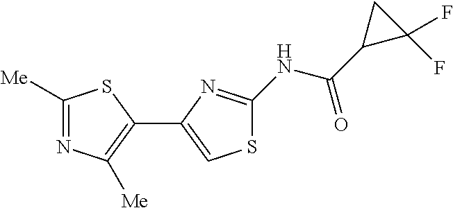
C1([Me])=NC([Me])=C(C2=CSC(NC(C3C(F)(F)C3)=O)=N2)S1
